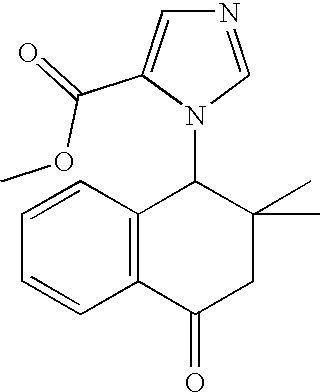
C1=CC2=C(C=C1)C(=O)CC(C)(C)C2N1C=NC=C1C(=O)OC
